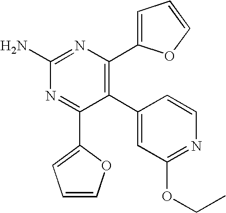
C1(C2=C(C3=CC=CO3)N=C(N)N=C2C2=CC=CO2)=CC(OCC)=NC=C1
